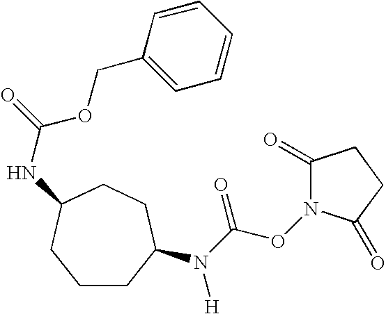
C1CC(N(C(ON2C(=O)CCC2=O)=O)[H])CCC(NC(OCC2=CC=CC=C2)=O)C1
